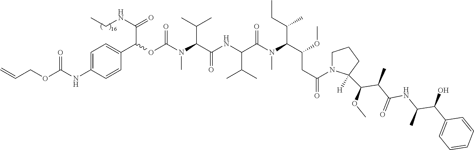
C=CCOC(NC1=CC=C(C(C(NCC)=O)OC(N(C(C(NC(C(N(C(C(OC)CC(N2C(C(C(C(NC(C(C3=CC=CC=C3)O)C)=O)C)OC)([H])CCC2)=O)C(C)CC)C)=O)C(C)C)=O)C(C)C)C)=O)C=C1)=O
